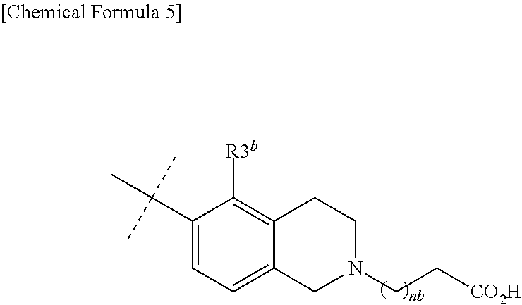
C1(C(C)(C)C)=CC=C2C(=C1[R3b])CCN(CC[CO2H])C2
